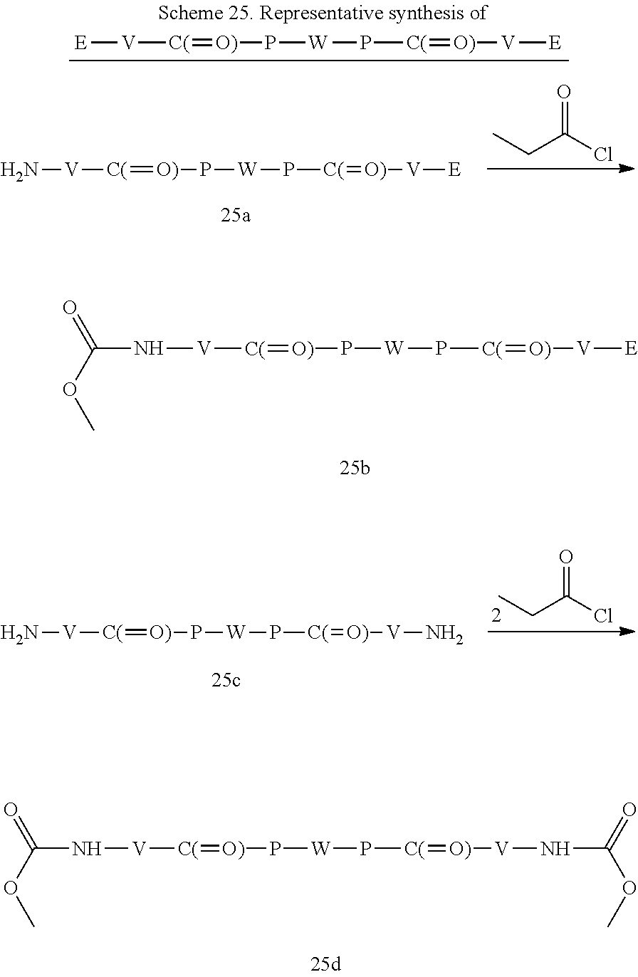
O=C(Cl)CC.N[V][C(]=[O)]P[W]P[C(]=[O)][V][E].[E][V][C(]=[O)]P[W]P[C(]=[O)][V][E].C(N[V][C(]=[O)]P[W]P[C(]=[O)][V][E])(OC)=O.N[V][C(]=[O)]P[W]P[C(]=[O)][V]N.O=C(Cl)CC.C(N[V][C(]=[O)]P[W]P[C(]=[O)][V]NC(OC)=O)(OC)=O
